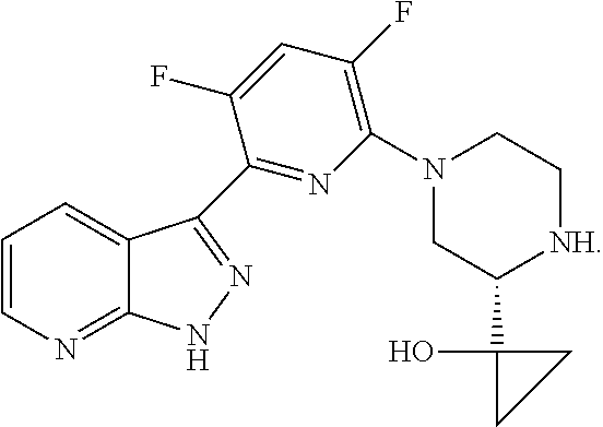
C1=CN=C2C(=C1)C(C1=NC(N3CC(C4(O)CC4)[NH]CC3)=C(F)C=C1F)=NN2
